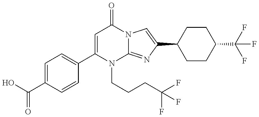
C1=C(C2=CC=C(C(=O)O)C=C2)N(CCCC(F)(F)F)C2=NC(C3CCC(C(F)(F)F)CC3)=CN2C1=O
